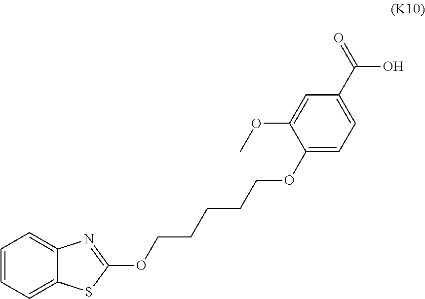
C1=CC=C2C(=C1)N=C(OCCCCCOC1=CC=C(C(O)=O)C=C1OC)S2
